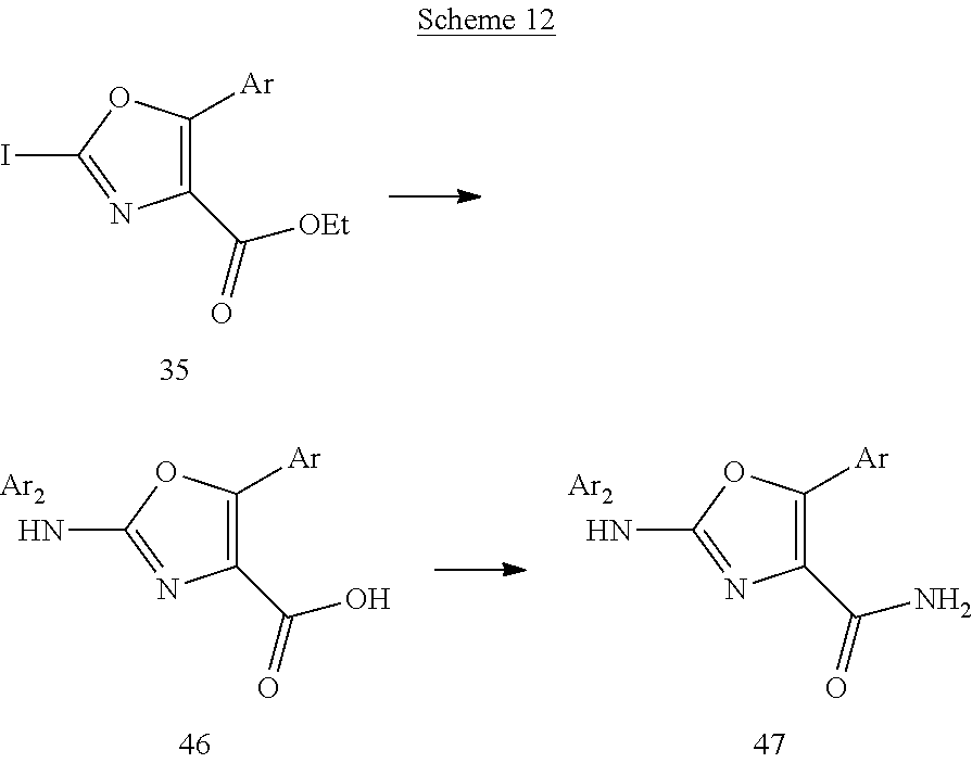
C1(C(=O)[OEt])=C([Ar])OC(I)=N1.C1(C(=O)O)=C([Ar])OC(N)=N1.[Ar2].C1(C(=O)N)=C([Ar])OC(N)=N1.[Ar2]
